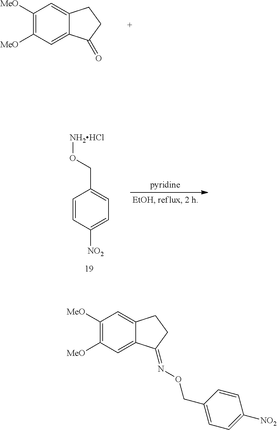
C1([MeO])=C([MeO])C=C2C(=C1)CCC2=O.C1([MeO])=C([MeO])C=C2C(=C1)CCC2=NOCC1=CC=C([NO2])C=C1.C1=CC([NO2])=CC=C1CO[NH2HCl]
